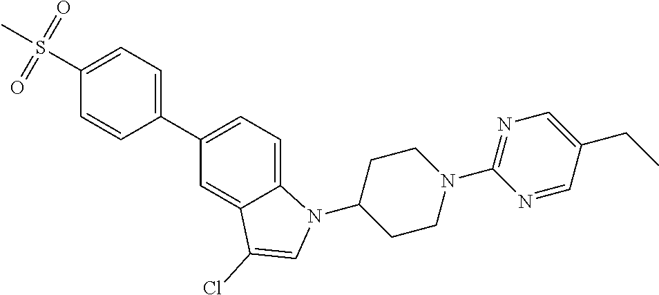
C1=C(C2=CC=C3C(=C2)C(Cl)=CN3C2CCN(C3=NC=C(CC)C=N3)CC2)C=CC(S(C)(=O)=O)=C1
